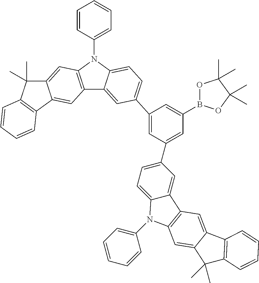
C12=C(N(C3=CC=CC=C3)C3=CC=C(C4=CC(C5=CC=C6C(=C5)C5=C(N6C6=CC=CC=C6)C=C6C(=C5)C5=C(C6(C)C)C=CC=C5)=CC(B5OC(C)(C)C(C)(C)O5)=C4)C=C13)C=C1C(=C2)C2=C(C1(C)C)C=CC=C2
